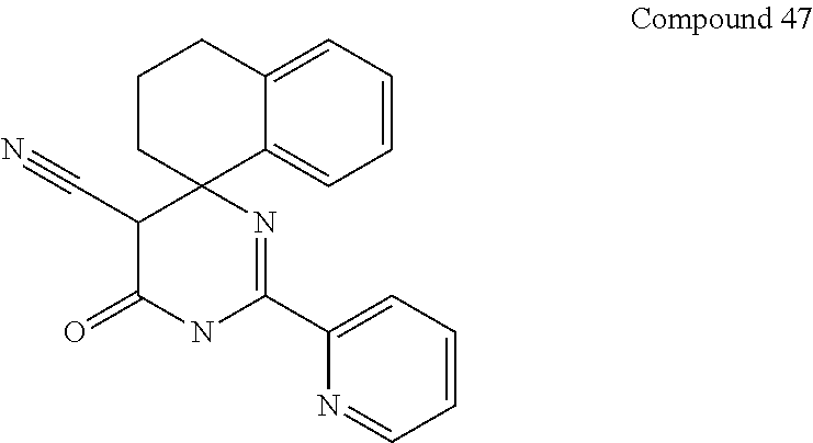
C1=CC=C2C(=C1)C1(CCC2)C(C#N)C(=O)NC(C2=CC=CC=N2)=N1
